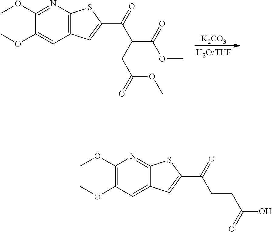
[K2CO3].N1=C(OC)C(OC)=CC2=C1SC(C(C(C(OC)=O)CC(OC)=O)=O)=C2.N1=C2C(=CC(OC)=C1OC)C=C(C(CCC(O)=O)=O)S2
